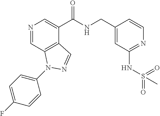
N1=CC2=C(C(C(NCC3=CC(NS(=O)(=O)C)=NC=C3)=O)=C1)C=NN2C1=CC=C(F)C=C1
